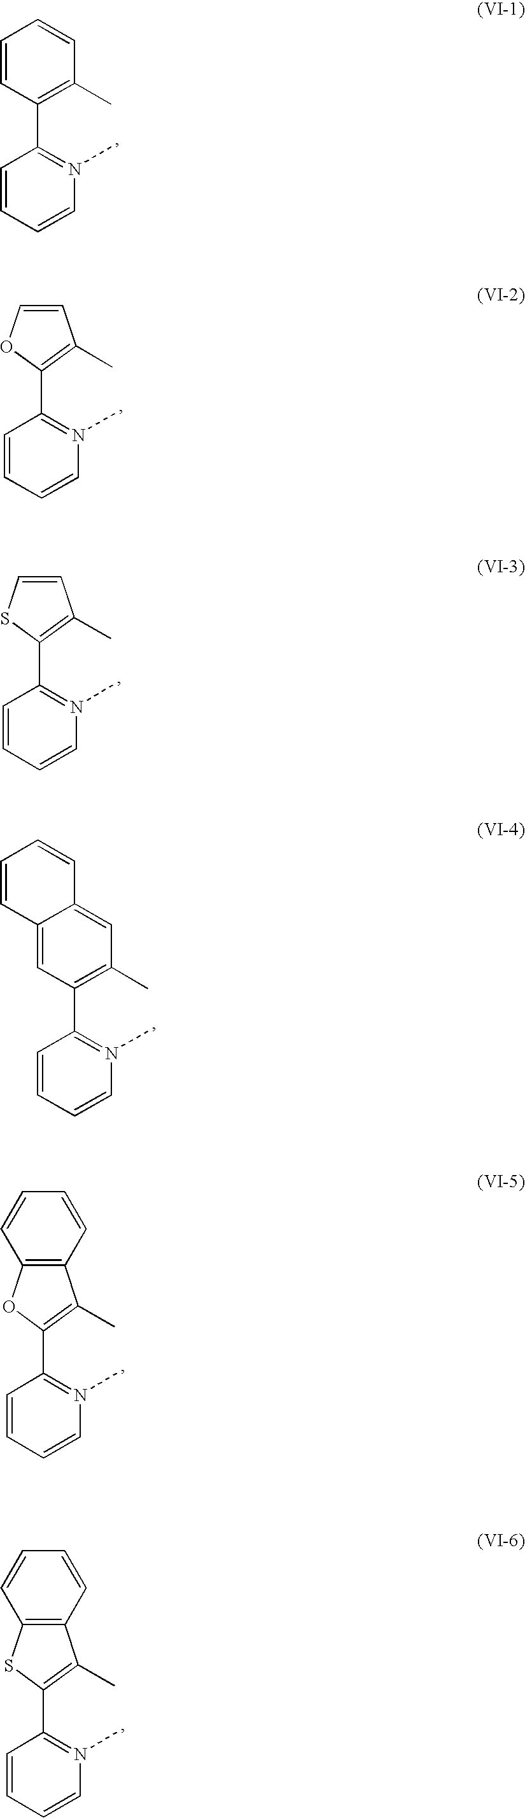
C1=CC(C2=N(C)C=CC=C2)=C(C)C=C1.C1(C2=N(C)C=CC=C2)=C(C)C=CO1.C1(C2=N(C)C=CC=C2)=C(C)C=CS1.C12=CC(C3=N(C)C=CC=C3)=C(C)C=C1C=CC=C2.C1(C2=N(C)C=CC=C2)=C(C)C2=C(O1)C=CC=C2.C1(C2=N(C)C=CC=C2)=C(C)C2=C(S1)C=CC=C2
